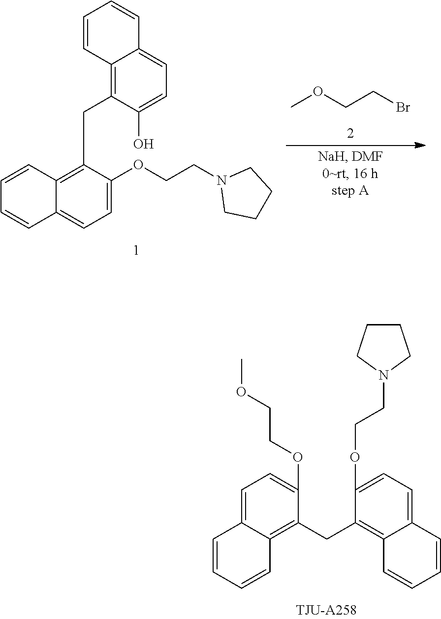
C1=C2C(=C(CC3=C4C(=CC=C3OCCN3CCCC3)C=CC=C4)C(OCCOC)=C1)C=CC=C2.COCCBr.C1=C(OCCN2CCCC2)C(CC2=C3C(=CC=C2O)C=CC=C3)=C2C(=C1)C=CC=C2
